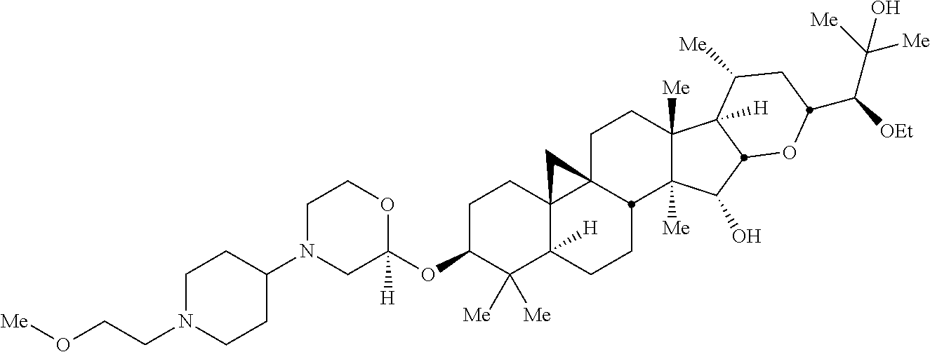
C1N(C2CCN(CCO[Me])CC2)CC(OC2C([Me])([Me])C3([H])C4(CC2)C2(CCC5([Me])C([Me])(C(O)C6C5([H])C([Me])CC(C([OEt])C([Me])([Me])O)O6)C2CC3)C4)([H])OC1
